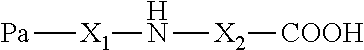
[Pa][X1]N[X2][COOH]
